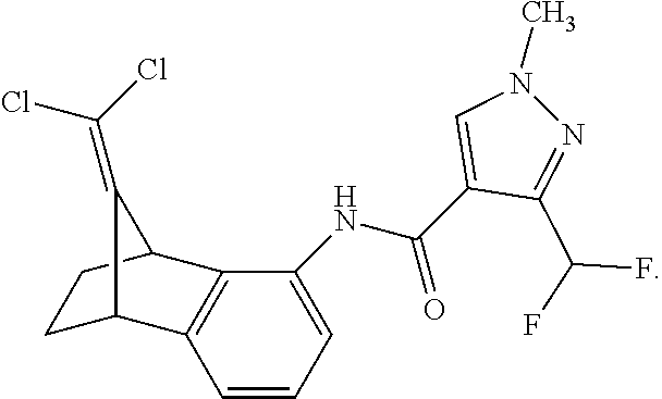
C1C2C3=C(C(C1)C2=C(Cl)Cl)C(NC(C1=CN(C)N=C1C(F)F)=O)=CC=C3
